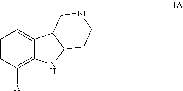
C1=CC([A])=C2C(=C1)C1C(N2)CCNC1
